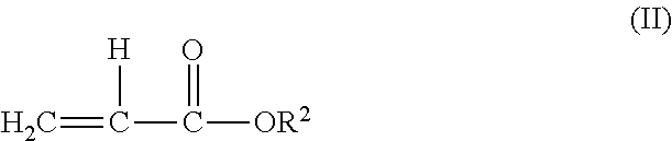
C=C([H])C(=O)[OR2]
